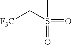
S(=O)(C)(C[F3C])=O
